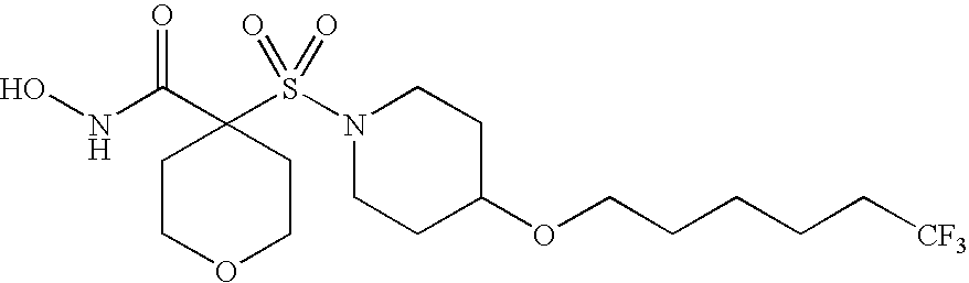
C1COCCC1(C(NO)=O)S(N1CCC(OCCCCC[CF3])CC1)(=O)=O
